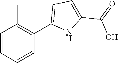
C1=CC=CC(C2=CC=C(C(=O)O)N2)=C1C
